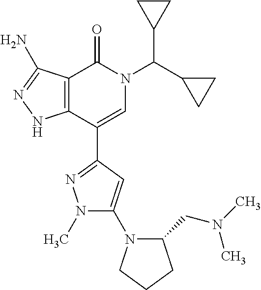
C12=C(C(C3=NN(C)C(N4CCCC4CN(C)C)=C3)=CN(C(C3CC3)C3CC3)C1=O)NN=C2N
